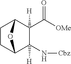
[OMe]C(C1([H])C2CCC(C1(N[Cbz])[H])O2)=O
